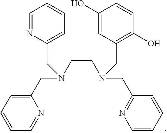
C1(O)=CC(CN(CC2=NC=CC=C2)CCN(CC2=CC=CC=N2)CC2=CC=CC=N2)=C(O)C=C1
